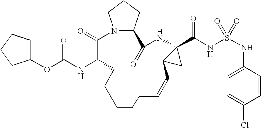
N12C(CCC1)C(=O)NC1(C(NS(=O)(=O)NC3=CC=C(Cl)C=C3)=O)C(C1)C=CCCCCCC(NC(OC1CCCC1)=O)C2=O
